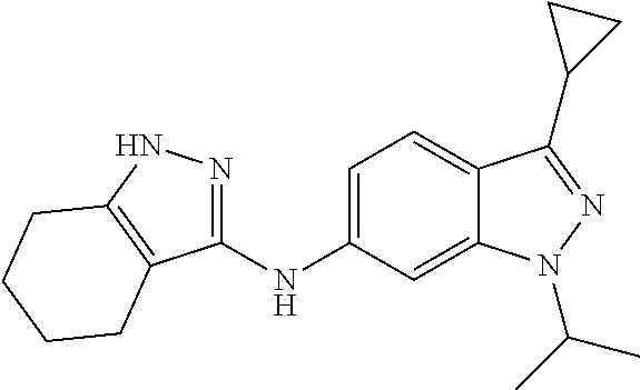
C1(NC2=CC=C3C(=C2)N(C(C)C)N=C3C2CC2)=NNC2=C1CCCC2
